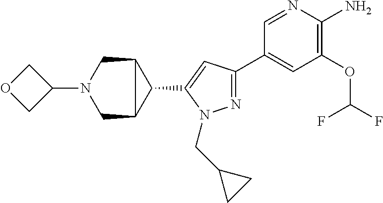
N1=C(C2=CC(OC(F)F)=C(N)N=C2)C=C(C2C3CN(C4COC4)CC23)N1CC1CC1
